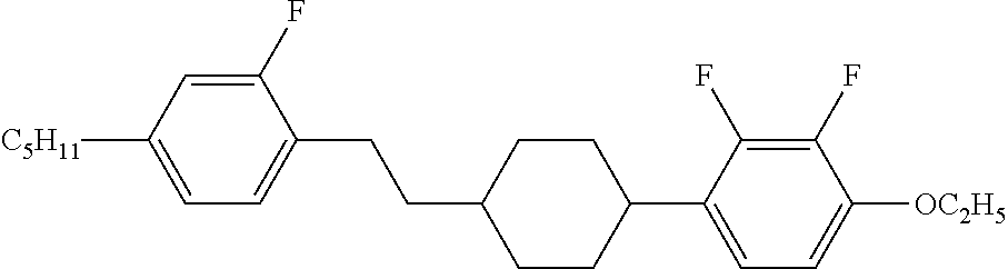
C1(F)=CC([C5H11])=CC=C1CCC1CCC(C2=CC=C([OC2H5])C(F)=C2F)CC1
